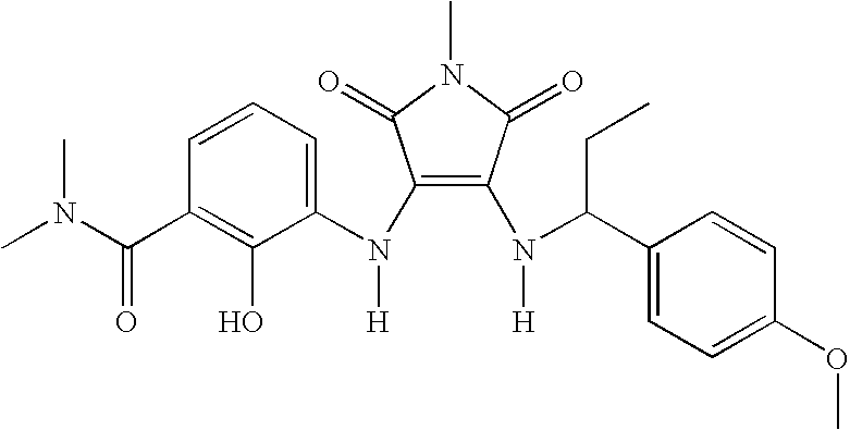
C1=CC(C(N(C)C)=O)=C(O)C(N(C2=C(N([H])C(C3=CC=C(OC)C=C3)CC)C(=O)N(C)C2=O)[H])=C1
